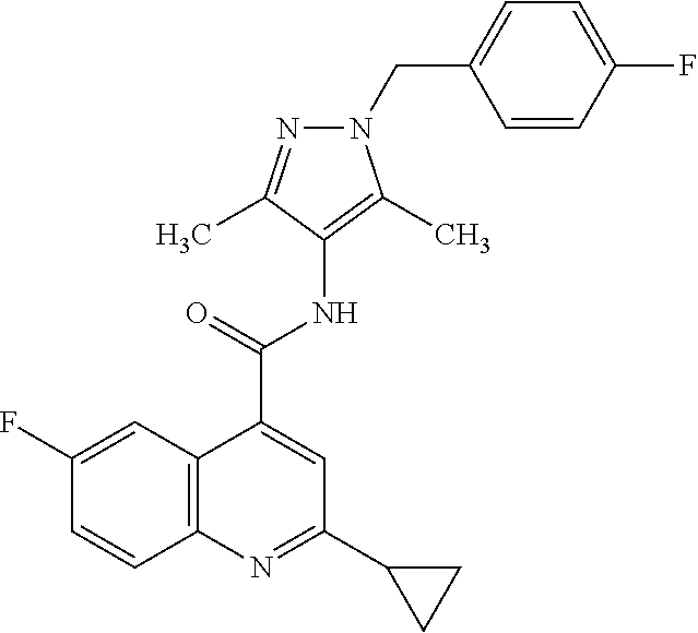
C12=C(C=C(F)C=C1)C(C(NC1=C(C)N(CC3=CC=C(F)C=C3)N=C1C)=O)=CC(C1CC1)=N2
